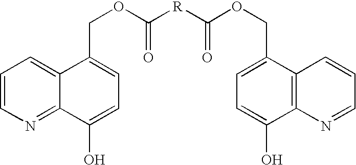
C1=CN=C2C(=C1)C(COC([R]C(OCC1=CC=C(O)C3=C1C=CC=N3)=O)=O)=CC=C2O
